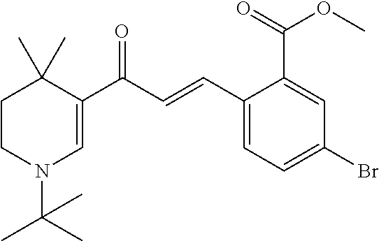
C1CN(C(C)(C)C)C=C(C(C=CC2=CC=C(Br)C=C2C(=O)OC)=O)C1(C)C
